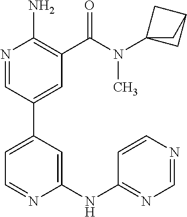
C1=NC(NC2=NC=NC=C2)=CC(C2=CC(C(N(C34CC(C3)C4)C)=O)=C(N)N=C2)=C1
